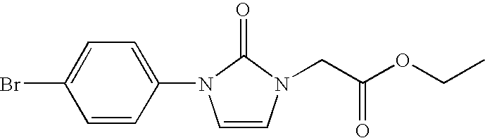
C1=CC(N2C=CN(CC(OCC)=O)C2=O)=CC=C1Br
